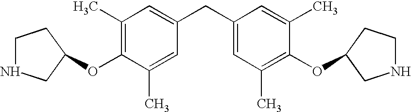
C1(C)=C(OC2CNCC2)C(C)=CC(CC2=CC(C)=C(OC3CCNC3)C(C)=C2)=C1
